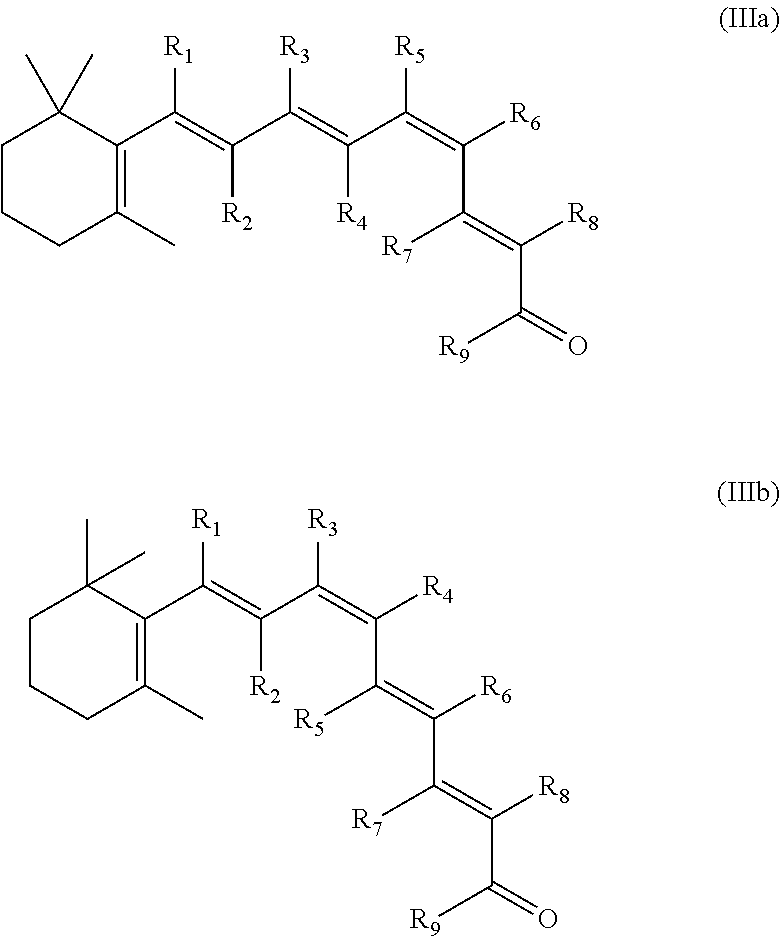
C1CCC(C)=C(C(=C(C(=C(C(=C([R6])C([R7])=C([R8])C([R9])=O)[R5])[R4])[R3])[R2])[R1])C1(C)C.C1CCC(C)=C(C(=C(C(=C([R4])C(=C([R6])C([R7])=C([R8])C([R9])=O)[R5])[R3])[R2])[R1])C1(C)C
